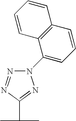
N1(C2=CC=CC3=C2C=CC=C3)N=NC(C(C)C)=N1
